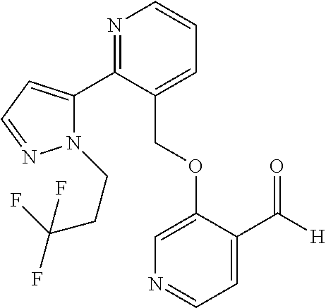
C(OC1=CN=CC=C1C([H])=O)C1=CC=CN=C1C1=CC=NN1CCC(F)(F)F
